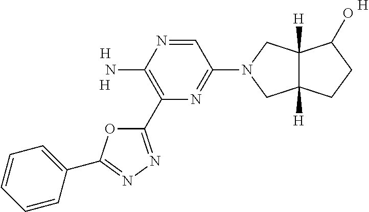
C1=NC(N)=C(C2=NN=C(C3=CC=CC=C3)O2)N=C1N1CC2([H])C([H])(C1)C(O)CC2.[H].[H].[H]
